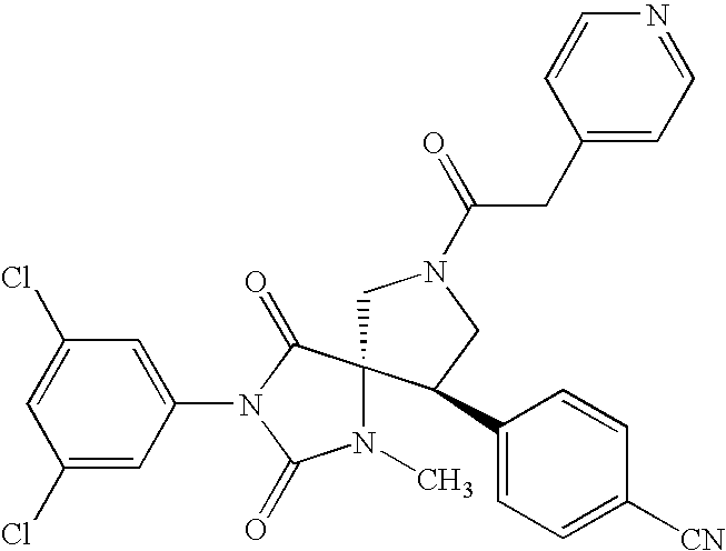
C1=C(Cl)C=C(N2C(=O)N(C)C3(C2=O)CN(C(=O)CC2=CC=NC=C2)CC3C2=CC=C([CN])C=C2)C=C1Cl
